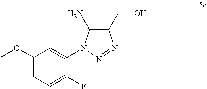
C1(N2C(N)=C(CO)N=N2)=CC(OC)=CC=C1F
